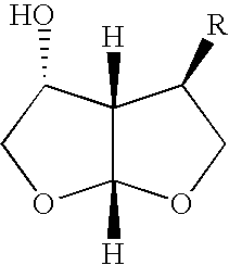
C12([H])C([H])(C(O)CO1)C([R])CO2
